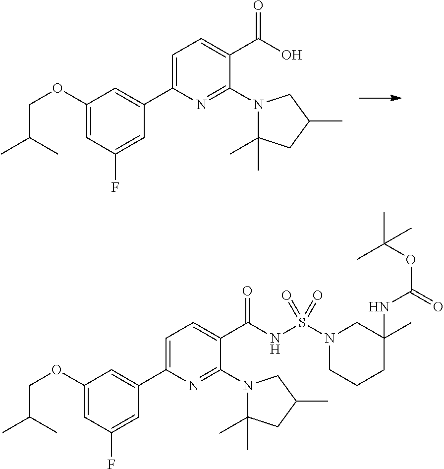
C1=C(C2=CC(OCC(C)C)=CC(F)=C2)N=C(N2C(C)(C)CC(C)C2)C(C(=O)O)=C1.C1=C(C2=CC(OCC(C)C)=CC(F)=C2)N=C(N2C(C)(C)CC(C)C2)C(C(=O)NS(N2CCCC(NC(=O)OC(C)(C)C)(C)C2)(=O)=O)=C1
